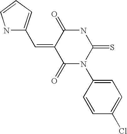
C1=CC(N2C(=O)C(=CC3=CC=CN3)C(=O)NC2=S)=CC=C1Cl
